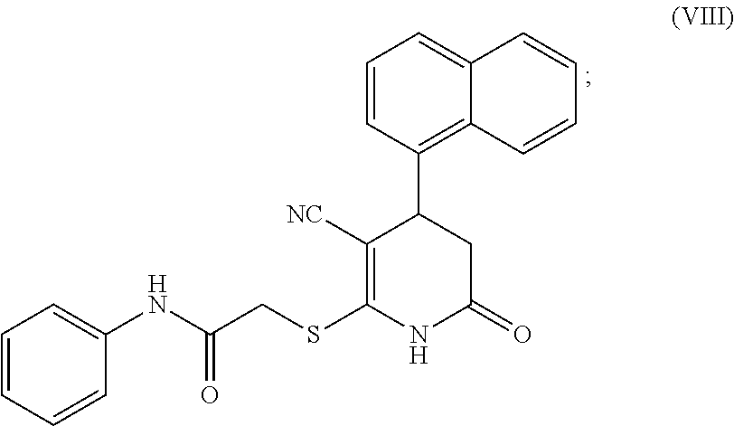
C1=CC(C2C([NC])=C(SCC(NC3=CC=CC=C3)=O)NC(=O)C2)=C2C(=C1)C=CC=C2
